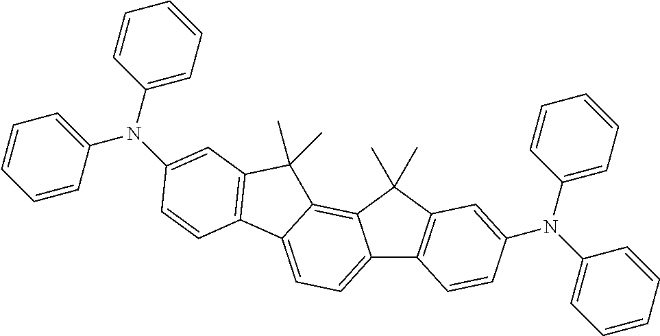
C12=CC=C3C(=C1C(C)(C)C1=C2C=CC(N(C2=CC=CC=C2)C2=CC=CC=C2)=C1)C(C)(C)C1=C3C=CC(N(C2=CC=CC=C2)C2=CC=CC=C2)=C1
